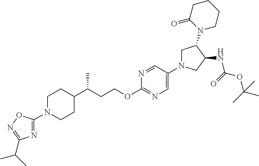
C1C(N2CCCCC2=O)C(NC(OC(C)(C)C)=O)CN1C1=CN=C(OCCC(C2CCN(C3=NC(C(C)C)=NO3)CC2)C)N=C1
